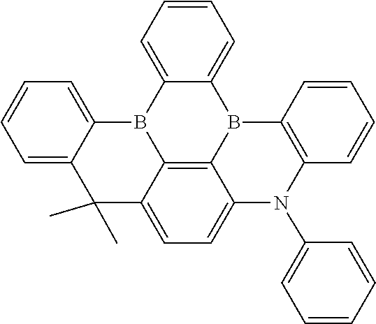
C1=C2C(=CC=C1)B1C3=C4B2C2=CC=CC=C2C(C)(C)C4=CC=C3N(C2=CC=CC=C2)C2=C1C=CC=C2
